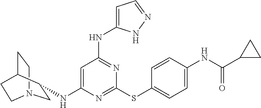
C1CC2C(NC3=CC(NC4=CC=NN4)=NC(SC4=CC=C(NC(C5CC5)=O)C=C4)=N3)CN1CC2
